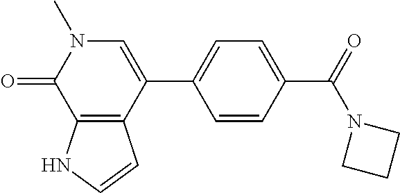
C12=C(C(=O)N(C)C=C1C1=CC=C(C(N3CCC3)=O)C=C1)NC=C2
